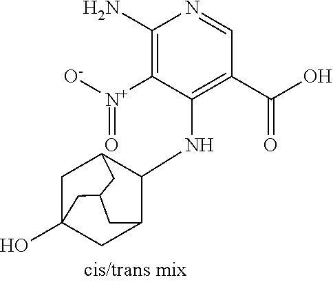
C1(N)=C([N+]([O-])=O)C(NC2C3CC4(O)CC2CC(C4)C3)=C(C(O)=O)C=N1
